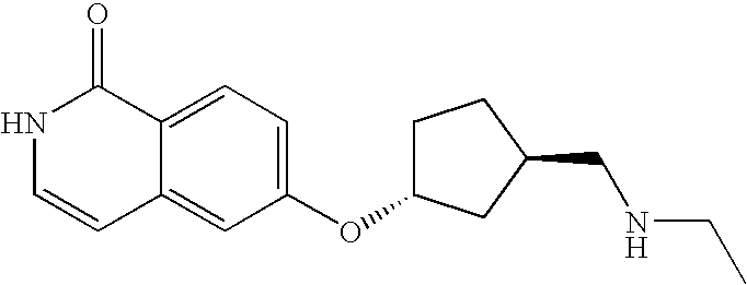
N1C=CC2=CC(OC3CCC(CNCC)C3)=CC=C2C1=O
